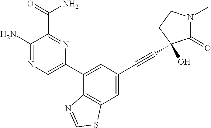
N1=C(N)C(C(N)=O)=NC(C2=CC(C#CC3(O)C(=O)N(C)CC3)=CC3=C2N=CS3)=C1
